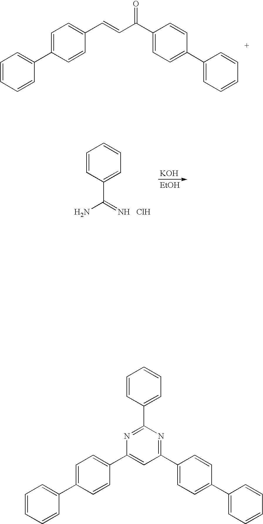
C1=C(C2=CC=CC=C2)C=CC(C=CC(C2=CC=C(C3=CC=CC=C3)C=C2)=O)=C1.[KOH].[EtOH].Cl.C1=CC=C(C(=N)N)C=C1.C1=CC=C(C2=NC(C3=CC=C(C4=CC=CC=C4)C=C3)=CC(C3=CC=C(C4=CC=CC=C4)C=C3)=N2)C=C1
